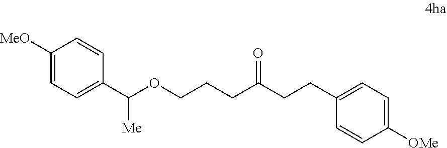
C(OCCCC(CCC1=CC=C([OMe])C=C1)=O)(C1=CC=C([MeO])C=C1)[Me]
